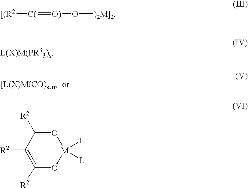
[[(R2][C(]=[O)]O[)2M]2].C1([R2])=C([R2])O[M]([L])([L])O=C1[R2]
